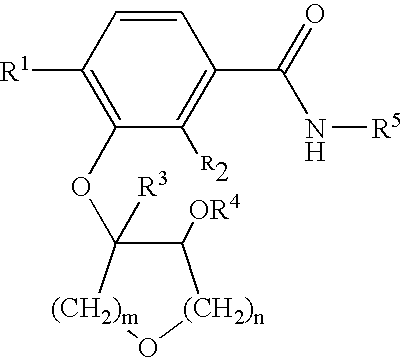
C1(OC2([R3])C([OR4])[(CH2)n]O[(CH2)m]2)=C([R1])C=CC(C(N[R5])=O)=C1[R2]
